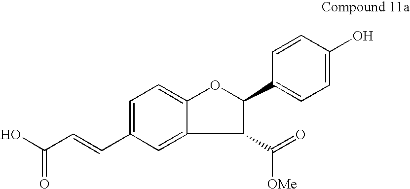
C1(C(=O)[OMe])C(C2=CC=C(O)C=C2)OC2=CC=C(C=CC(O)=O)C=C12
